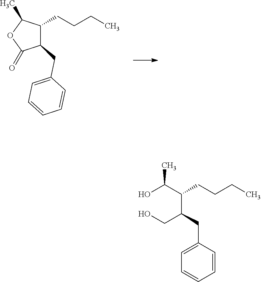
C1(CCCC)C(CC2=CC=CC=C2)C(=O)OC1C.OC(C(C(CO)CC1=CC=CC=C1)CCCC)C
